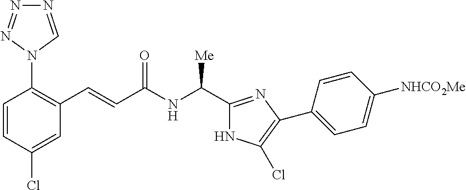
C1=CC(Cl)=CC(C=CC(NC(C2=NC(C3=CC=C([NHCO2Me])C=C3)=C(Cl)N2)[Me])=O)=C1N1C=NN=N1
